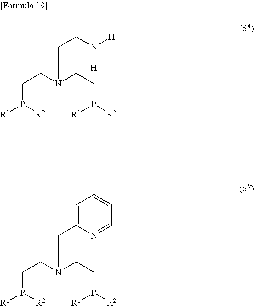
C(P([R1])[R2])CN(CCN([H])[H])CCP([R2])[R1].C(P([R1])[R2])CN(CC1=CC=CC=N1)CCP([R2])[R1]
